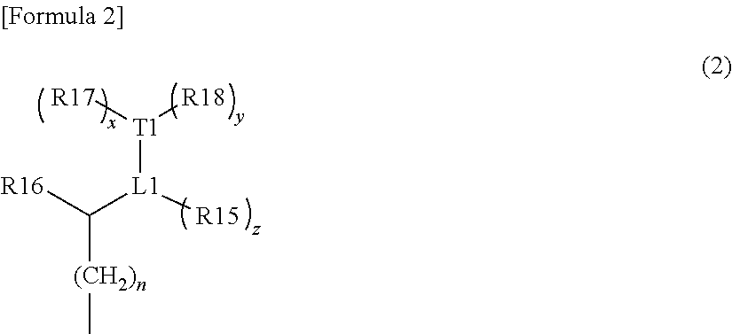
[T1]([L1]([R15])C([R16])[(CH2)n]C)([R17])[R18]
